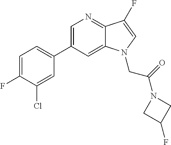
C1=C(C2=CC=C(F)C(Cl)=C2)C=C2C(=N1)C(F)=CN2CC(N1CC(F)C1)=O
